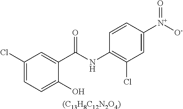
C1(Cl)=CC=C(O)C(C(NC2=C(Cl)C=C([N+]([O-])=O)C=C2)=O)=C1.[(C13H8C12N2O4)]
